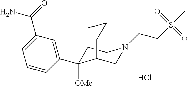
C12C([OMe])(C3=CC(C(=O)N)=CC=C3)C(CN(CCS(C)(=O)=O)C1)CCC2.Cl
